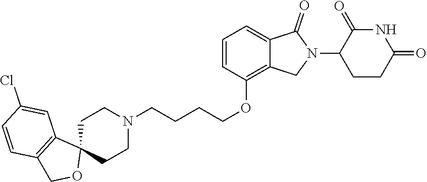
C1C2(CCN(CCCCOC3=C4C(=CC=C3)C(=O)N(C3CCC(=O)NC3=O)C4)C1)C1=C(CO2)C=CC(Cl)=C1
